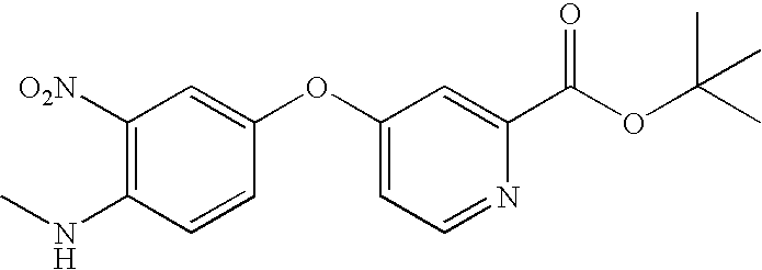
C1([O2N])=C(NC)C=CC(OC2=CC=NC(C(OC(C)(C)C)=O)=C2)=C1
